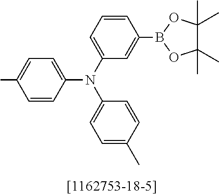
C1=C(N(C2=CC=C(C)C=C2)C2=CC=C(C)C=C2)C=C(B2OC(C)(C)C(C)(C)O2)C=C1
